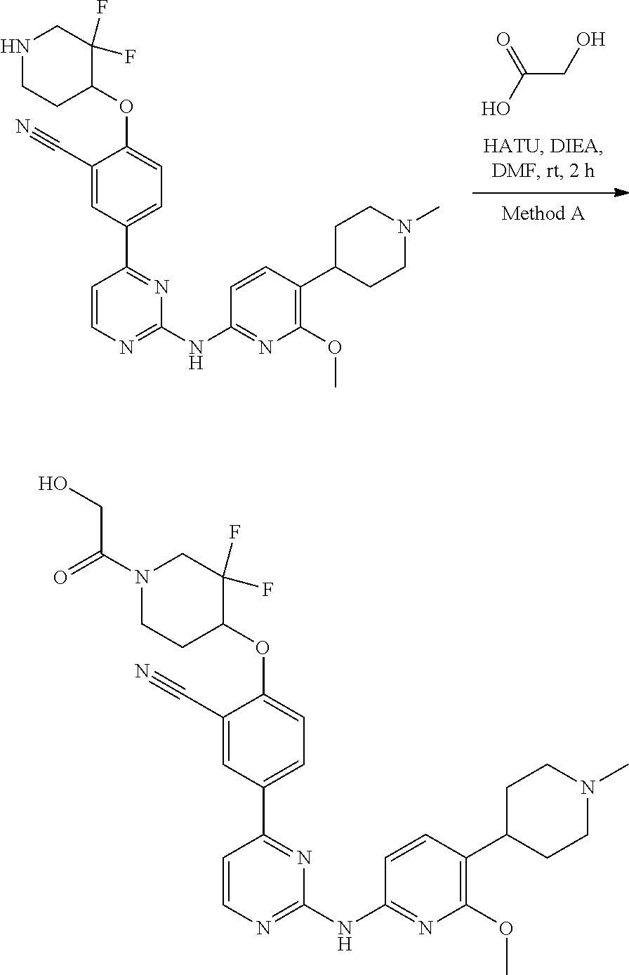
C(CO)(=O)O.C1=CN=C(NC2=NC(OC)=C(C3CCN(C)CC3)C=C2)N=C1C1=CC=C(OC2C(F)(F)CNCC2)C(C#N)=C1.C1=CN=C(NC2=NC(OC)=C(C3CCN(C)CC3)C=C2)N=C1C1=CC=C(OC2C(F)(F)CN(C(CO)=O)CC2)C(C#N)=C1
